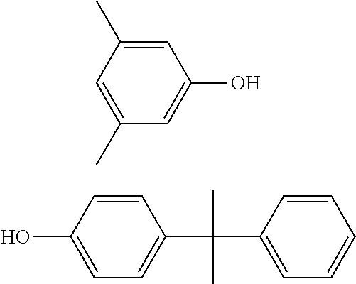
C1=C(C)C=C(C)C=C1O.C1=CC(O)=CC=C1C(C1=CC=CC=C1)(C)C
